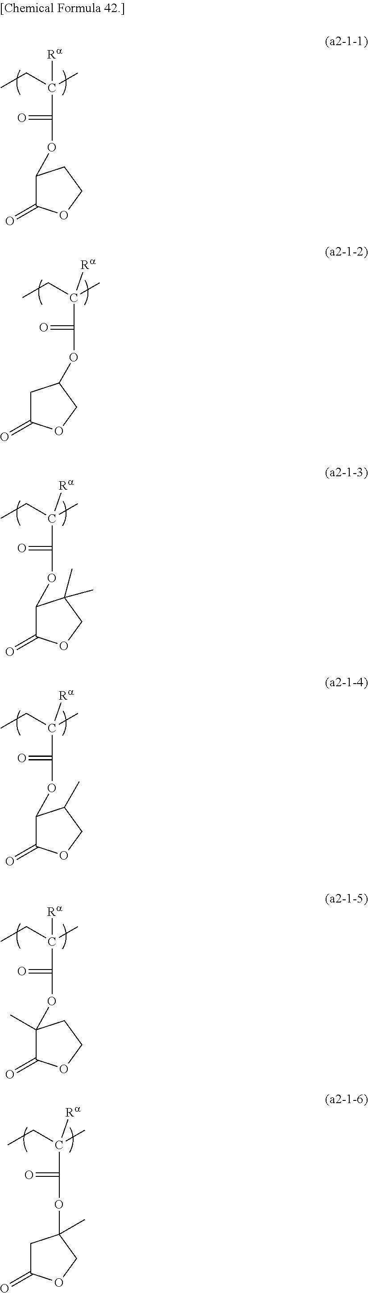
C1C(=O)OCC1OC(=O)C(C)(CC)[Ra].C1(OC(=O)C(C)(CC)[Ra])C(=O)OCC1.C1(OC(=O)C(C)(CC)[Ra])C(=O)OCC1(C)C.C1(OC(=O)C(C)(CC)[Ra])C(=O)OCC1C.C1(OC(=O)C(C)(CC)[Ra])(C)C(=O)OCC1.C1C(=O)OCC1(OC(=O)C(C)(CC)[Ra])C
